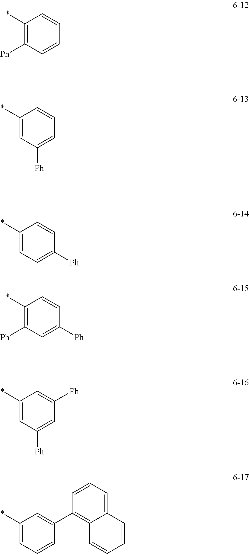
C1(*)=C([Ph])C=CC=C1.C1(*)=CC([Ph])=CC=C1.C1(*)=CC=C([Ph])C=C1.C1(*)=C([Ph])C=C([Ph])C=C1.C1(*)=CC([Ph])=CC([Ph])=C1.C1(*)=CC=CC(C2=C3C(=CC=C2)C=CC=C3)=C1
